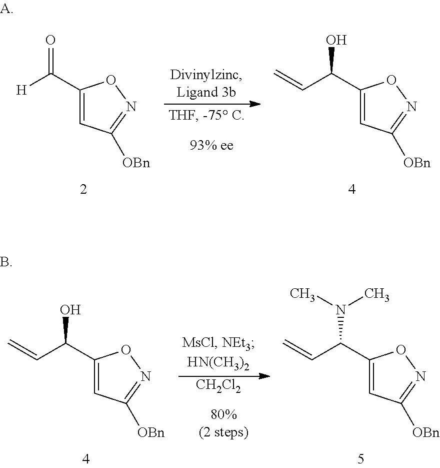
C1(C(O)C=C)=CC([OBn])=NO1.[CH2Cl2].C1(C(N(C)C)C=C)=CC([OBn])=NO1.C1(C(=O)[H])=CC([OBn])=NO1.C1(C(O)C=C)=CC([OBn])=NO1
